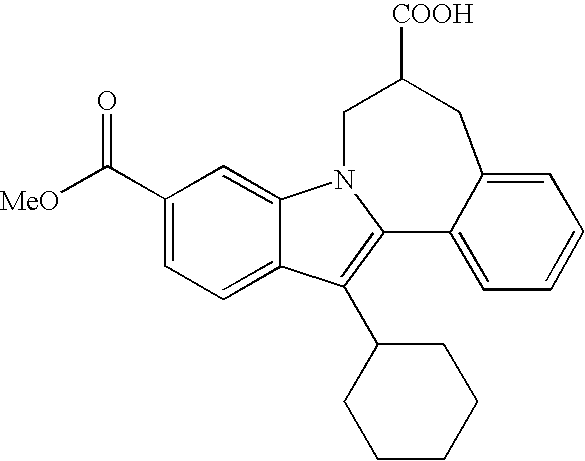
C1(C([MeO])=O)=CC=C2C(=C1)N1C(=C2C2CCCCC2)C2=CC=CC=C2CC([COOH])C1
